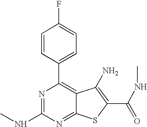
C1=CC(C2=C3C(=NC(NC)=N2)SC(C(=O)NC)=C3N)=CC=C1F
